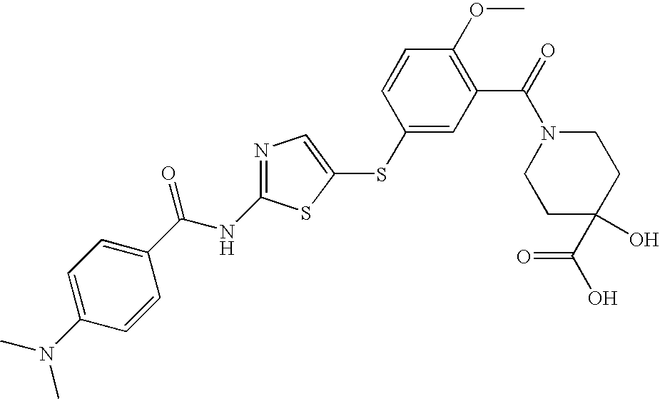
C1=C(N(C)C)C=CC(C(NC2=NC=C(SC3=CC(C(=O)N4CCC(C(O)=O)(O)CC4)=C(OC)C=C3)S2)=O)=C1
